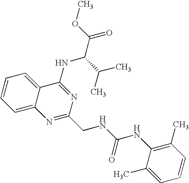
C12=CC=CC=C1C(NC(C(=O)OC)C(C)C)=NC(CNC(=O)NC1=C(C)C=CC=C1C)=N2
